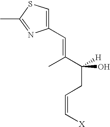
C1(C=C(C)C(CC=C[X])(O)[H])=CSC(C)=N1
